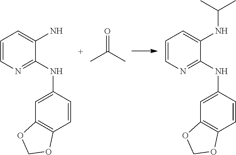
C1=CN=C(NC2=CC3=C(C=C2)OCO3)C(N)=C1.CC(C)=O.C1=CN=C(NC2=CC3=C(C=C2)OCO3)C(NC(C)C)=C1
